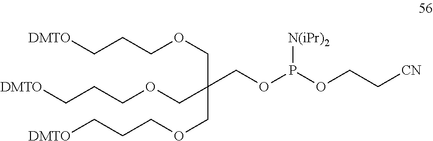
C(CCOCC(COCCC[DMTO])(COCCC[DMTO])COP(OCC[CN])[N(iPr)2])[DMTO]
